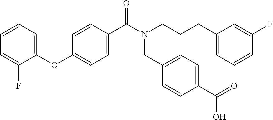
C1=CC=C(OC2=CC=C(C(=O)N(CC3=CC=C(C(O)=O)C=C3)CCCC3=CC=CC(F)=C3)C=C2)C(F)=C1
